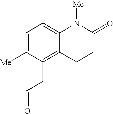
C1=C([Me])C(CC=O)=C2C(=C1)N([Me])C(=O)CC2
